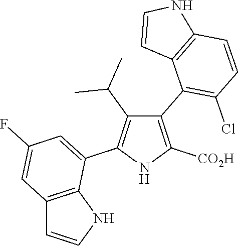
C1(C2=C(Cl)C=CC3=C2C=CN3)=C([CO2H])NC(C2=CC(F)=CC3=C2NC=C3)=C1C(C)C
